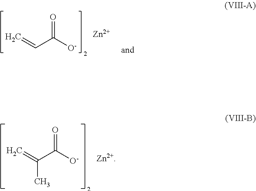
C=CC([O-])=O.[Zn].C=C(C([O-])=O)C.[Zn2+]
